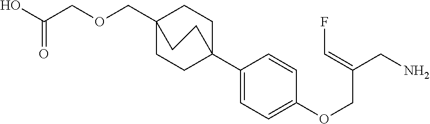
C1(C23CCC(COCC(O)=O)(CC2)CC3)=CC=C(OCC(CN)=CF)C=C1
